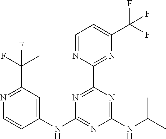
C1(NC2=NC(NC(C)C)=NC(C3=NC(C(F)(F)F)=CC=N3)=N2)=CC(C(C)(F)F)=NC=C1
